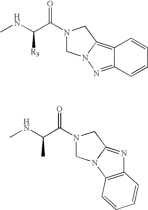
CNC(C(N1CN2C(=C3C(=N2)C=CC=C3)C1)=O)[R3].CNC(C(N1CN2C(=NC3=C2C=CC=C3)C1)=O)C
